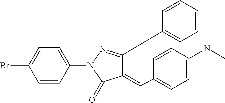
C1=CC(N2N=C(C3=CC=CC=C3)C(=CC3=CC=C(N(C)C)C=C3)C2=O)=CC=C1Br
